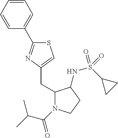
C1=CC=CC(C2=NC(CC3N(C(C(C)C)=O)CCC3NS(C3CC3)(=O)=O)=CS2)=C1
